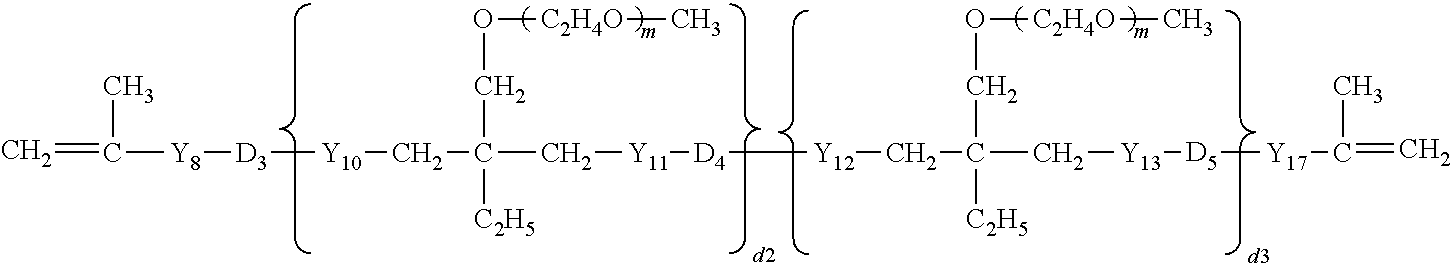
C=C([Y8][D3][Y10]CC(C[Y11][D4][Y12]CC(C[Y13][D5][Y17]C(=C)C)(CO[C2H4O]C)[C2H5])([C2H5])CO[C2H4O]C)C
